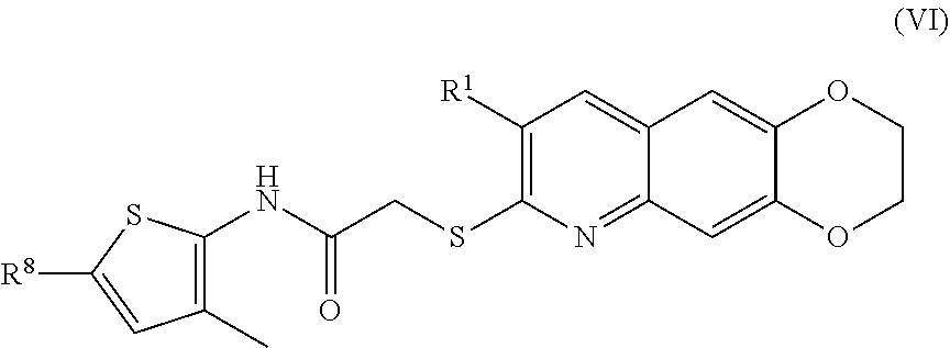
C1(NC(CSC2=C([R1])C=C3C(=N2)C=C2C(=C3)OCCO2)=O)=C(C)C=C([R8])S1
